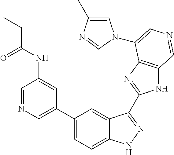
C1=C(C)N=CN1C1=CN=CC2=C1N=C(C1=NNC3=CC=C(C4=CN=CC(NC(CC)=O)=C4)C=C31)N2
